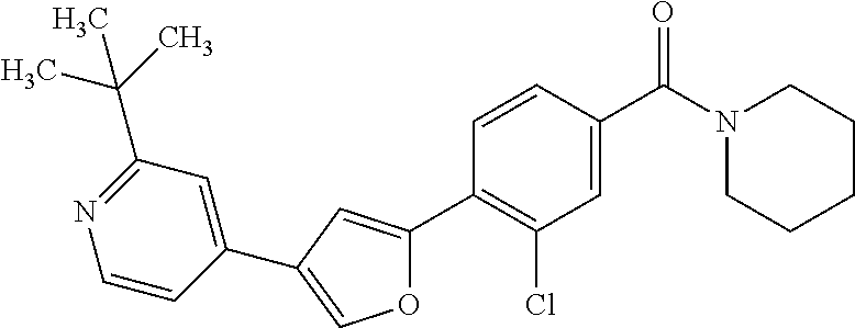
C1(C2=COC(C3=C(Cl)C=C(C(N4CCCCC4)=O)C=C3)=C2)=CC(C(C)(C)C)=NC=C1
